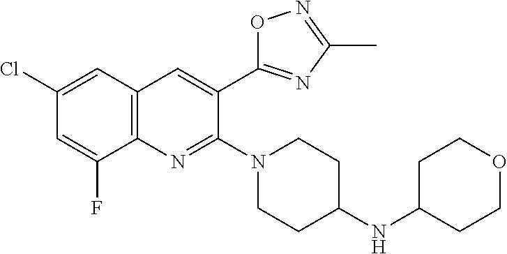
C1(Cl)=CC2=C(N=C(N3CCC(NC4CCOCC4)CC3)C(C3=NC(C)=NO3)=C2)C(F)=C1
